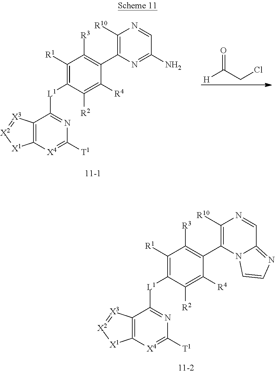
C1([R1])=C([L1]C2=NC([T1])=[X4]C3=C2[X3]=[X2][X1]3)C([R2])=C([R4])C(C2=C([R10])N=CC(N)=N2)=C1[R3].[H]C(CCl)=O.C1([R1])=C([L1]C2=NC([T1])=[X4]C3=C2[X3]=[X2][X1]3)C([R2])=C([R4])C(C2=C([R10])N=CC3=NC=CN23)=C1[R3]
